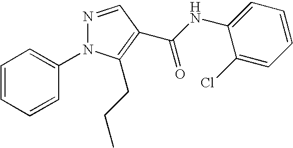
C1=CC=CC(N2N=CC(C(NC3=CC=CC=C3Cl)=O)=C2CCC)=C1
